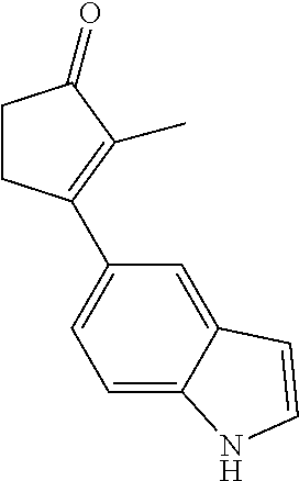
C1CC(C2=CC=C3C(=C2)C=CN3)=C(C)C1=O
